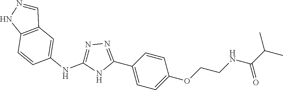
N1=C(NC2=CC3=C(C=C2)NN=C3)NC(C2=CC=C(OCCNC(C(C)C)=O)C=C2)=N1
